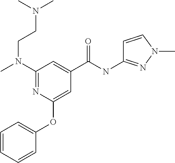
N1=C(N(C)CCN(C)C)C=C(C(NC2=NN(C)C=C2)=O)C=C1OC1=CC=CC=C1
